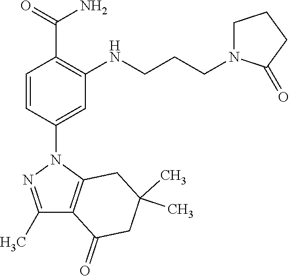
C1(C)=NN(C2=CC(NCCCN3CCCC3=O)=C(C(=O)N)C=C2)C2=C1C(=O)CC(C)(C)C2
